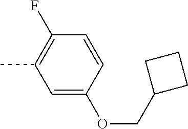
C1=C(OCC2CCC2)C=CC(F)=C1C
